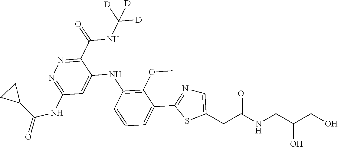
C1(C(NC([D])([D])[D])=O)=NN=C(NC(=O)C2CC2)C=C1NC1=C(OC)C(C2=NC=C(CC(NCC(CO)O)=O)S2)=CC=C1
